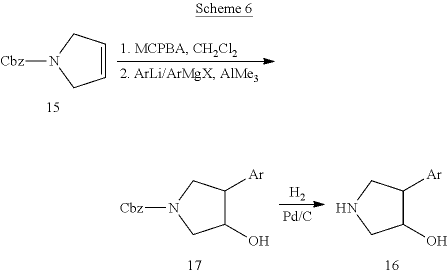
C1(O)C([Ar])CN([Cbz])C1.[H2].C1(O)C([Ar])CNC1.C1=CCN([Cbz])C1
